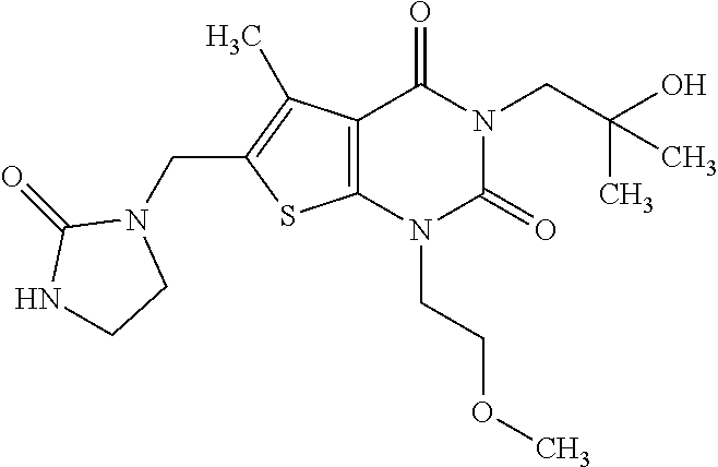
C12=C(N(CCOC)C(=O)N(CC(O)(C)C)C1=O)SC(CN1C(=O)NCC1)=C2C
